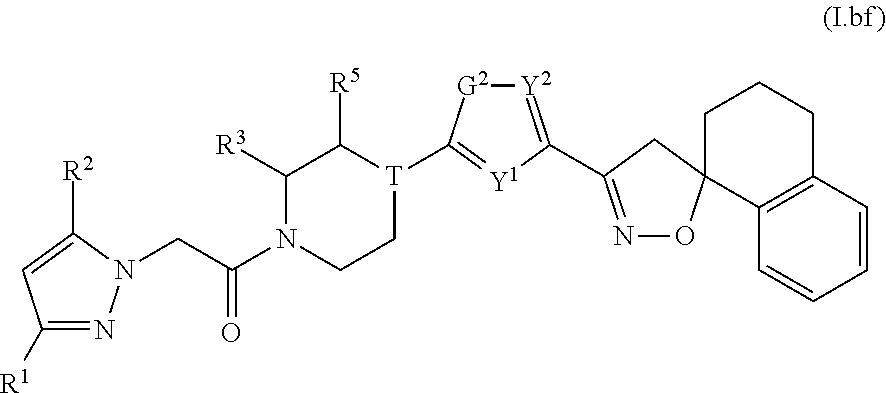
C1([R1])=NN(CC(N2CC[T](C3=[Y1]C(C4=NOC5(C4)CCCC4=C5C=CC=C4)=[Y2][G2]3)C([R5])C2[R3])=O)C([R2])=C1
